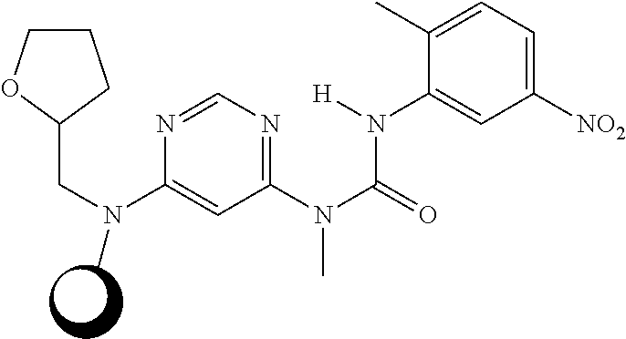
C1COC(CN(C2=CC(N(C)C(N(C3=CC([NO2])=CC=C3C)[H])=O)=NC=N2)C)C1
